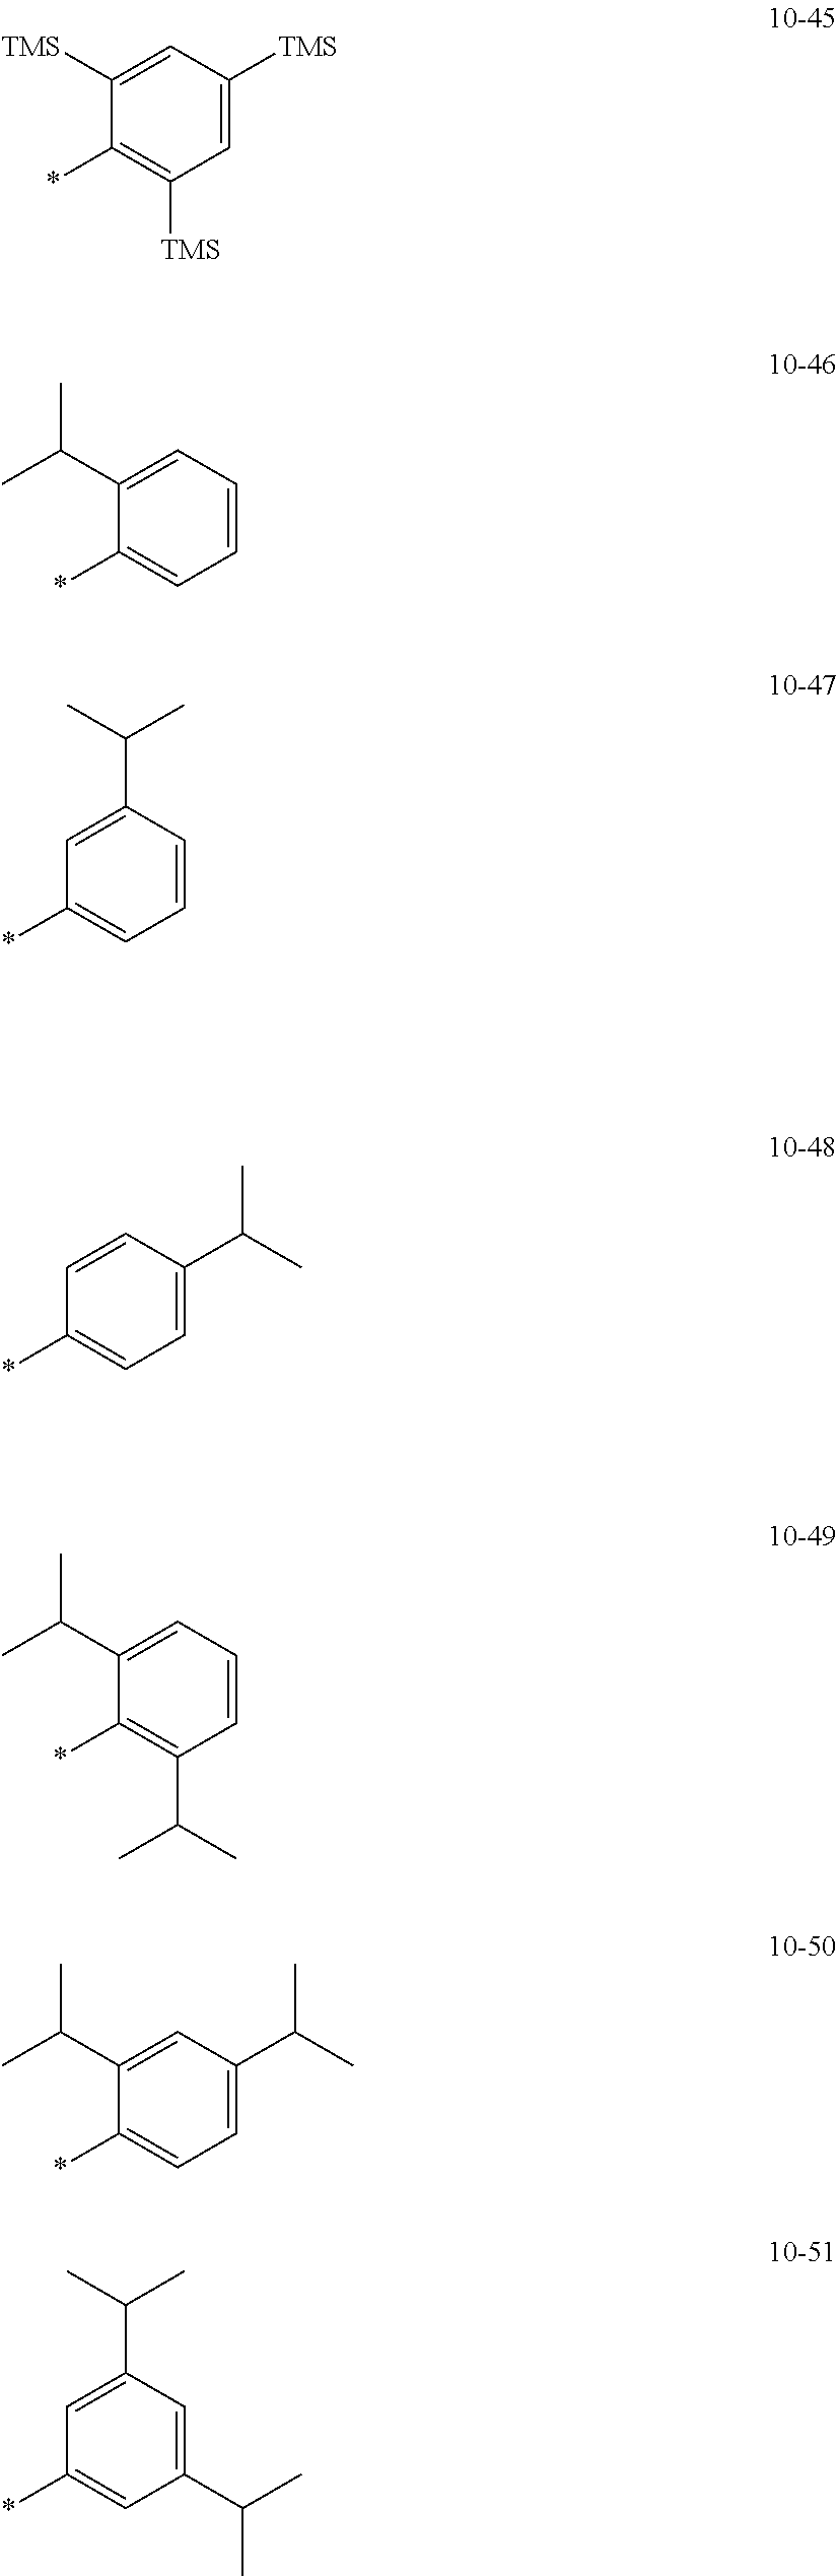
C1([TMS])=CC([TMS])=CC([TMS])=C1*.C1(C(C)C)=CC=CC=C1*.C1=C(C(C)C)C=CC=C1*.C1=CC(C(C)C)=CC=C1*.C1(C(C)C)=CC=CC(C(C)C)=C1*.C1(C(C)C)=CC(C(C)C)=CC=C1*.C1=C(C(C)C)C=C(C(C)C)C=C1*
